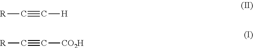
[R]C#C[H].[R]C#C[CO2H]
